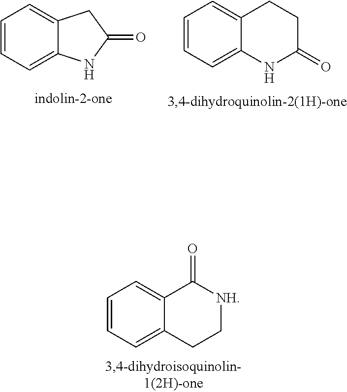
C1=C2C(=CC=C1)CCC(=O)N2.C1=C2C(=CC=C1)CC(=O)N2.C1=C2C(=CC=C1)C(=O)[NH]CC2
